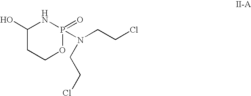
C1(O)CCOP(N(CCCl)CCCl)(=O)N1
